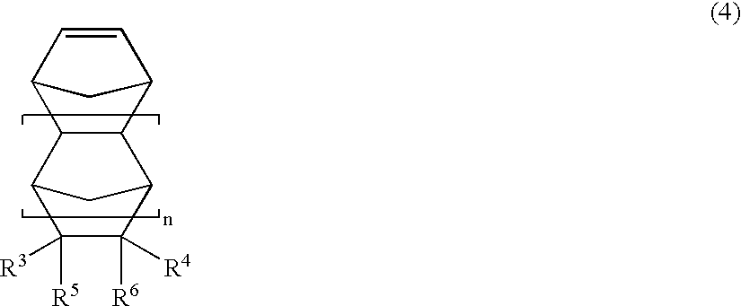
C12C(C3C=CC1C3)C1C([R6])([R4])C([R5])([R3])C2C1
